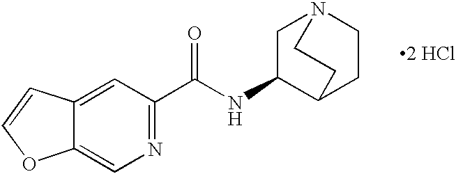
N1=C(C(NC2C3CCN(C2)CC3)=O)C=C2C(=C1)OC=C2.[2 HCl]
